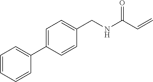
C1=CC=CC(C2=CC=C(CNC(C=C)=O)C=C2)=C1
